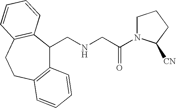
C12=C(CCC3=C(C=CC=C3)C1CNCC(=O)N1CCCC1[CN])C=CC=C2
